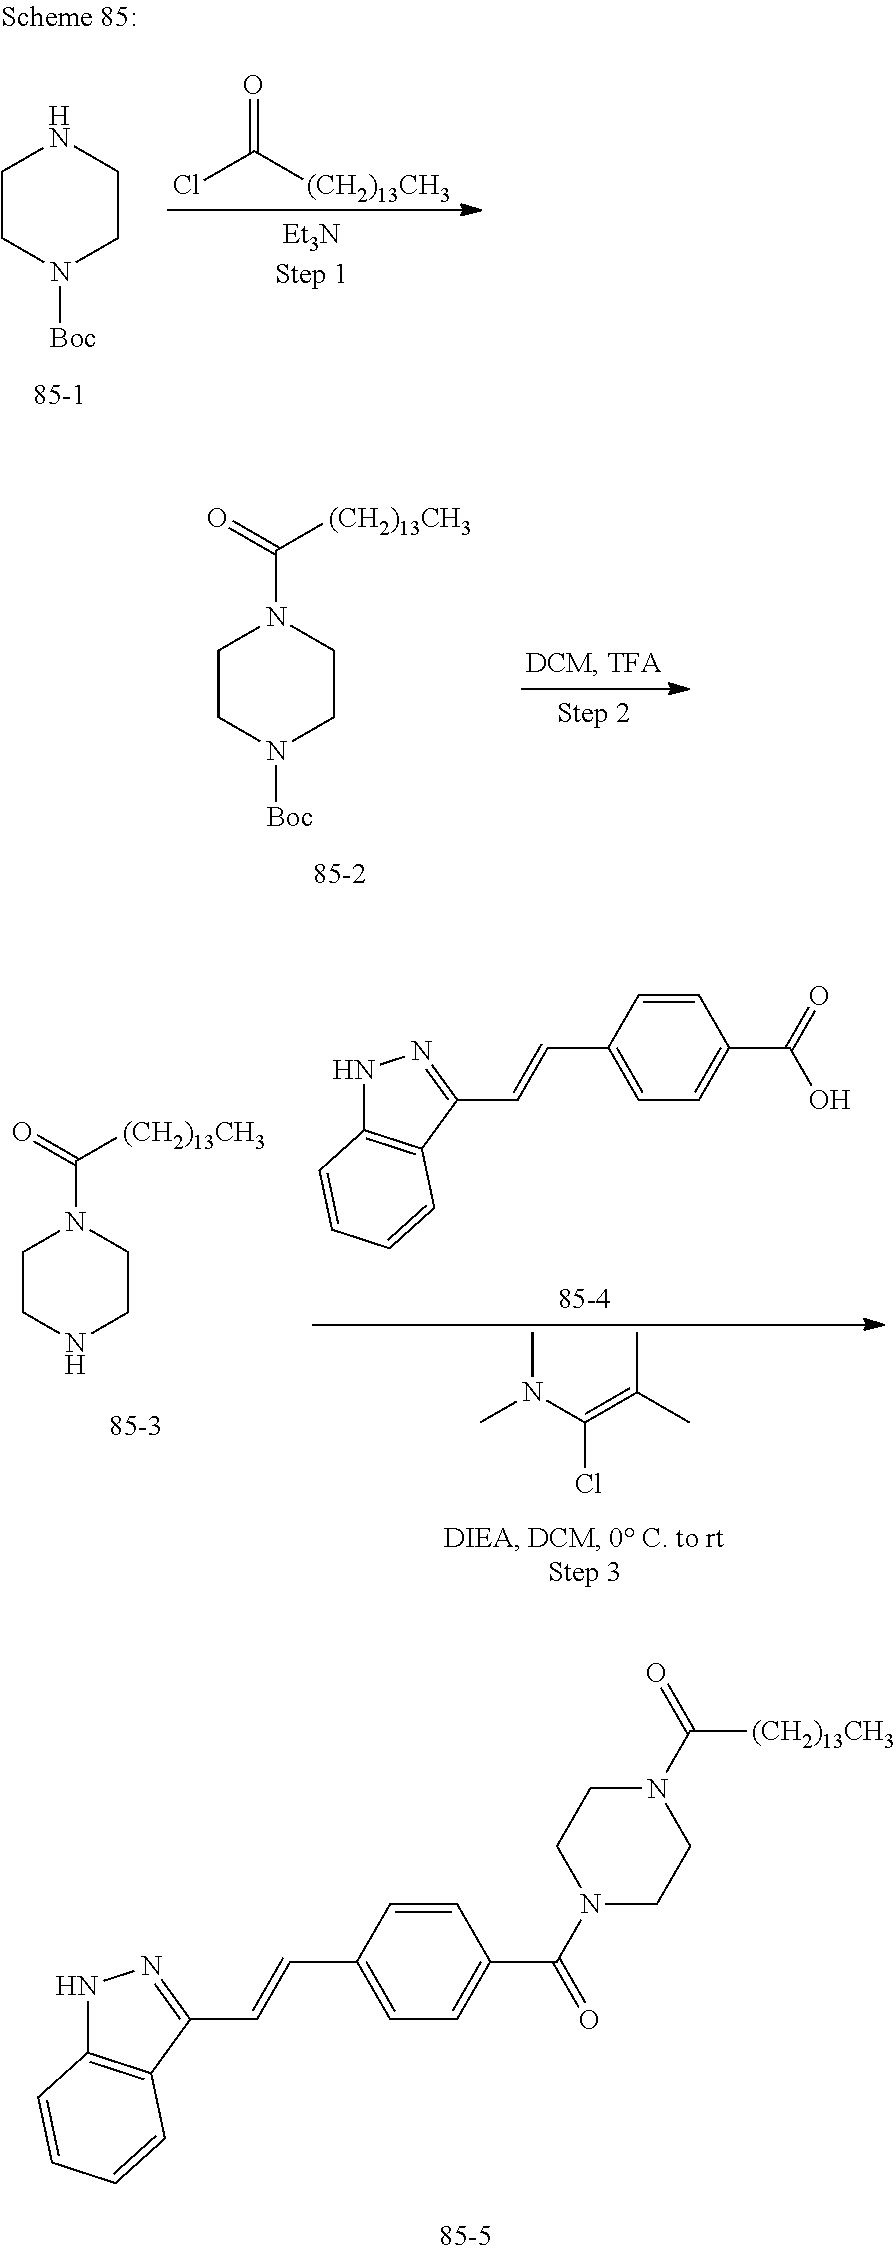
C1CN([Boc])CCN1.ClC([(CH2)13CH3])=O.C1CN([Boc])CCN1C(=O)[(CH2)13CH3].C1CNCCN1C(=O)[(CH2)13CH3].N1C2=C(C(C=CC3=CC=C(C(=O)O)C=C3)=N1)C=CC=C2.CN(C(=C(C)C)Cl)C.N1C2=C(C(C=CC3=CC=C(C(N4CCN(C(=O)[(CH2)13CH3])CC4)=O)C=C3)=N1)C=CC=C2
